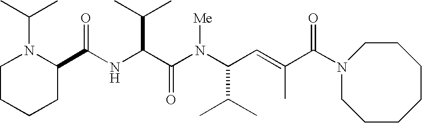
N(C(C(N(C(C(C)C)C=C(C)C(N1CCCCCCC1)=O)[Me])=O)C(C)C)C(C1N(C(C)C)CCCC1)=O
